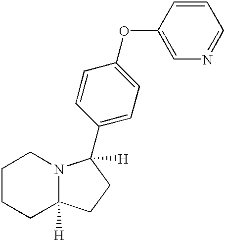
C1(C2([H])N3C([H])(CCCC3)CC2)=CC=C(OC2=CN=CC=C2)C=C1
